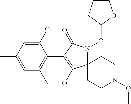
C12(N(OC3CCCO3)C(=O)C(C3=C(C)C=C(C)C=C3Cl)=C1O)CCN(OC)CC2
